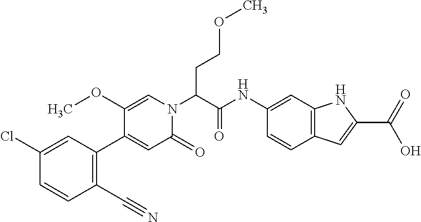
C1(NC(=O)C(N2C(=O)C=C(C3=C(C#N)C=CC(Cl)=C3)C(OC)=C2)CCOC)=CC2=C(C=C1)C=C(C(O)=O)N2
